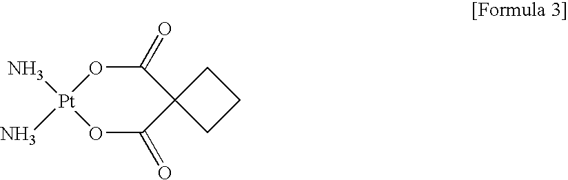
[Pt]1(N)(N)OC(=O)C2(C(=O)O1)CCC2
